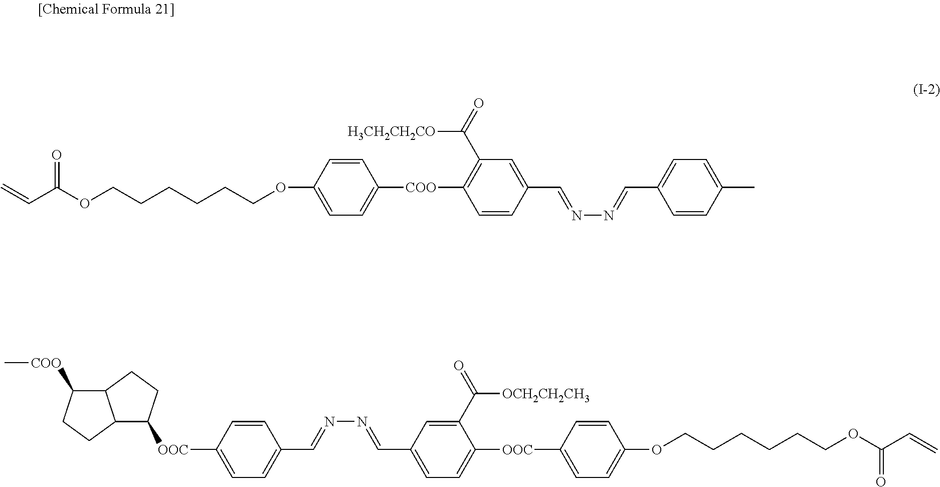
C(C(OCCCCCCOC1=CC=C([COO]C2=C(C(=O)[H3CH2CH2CO])C=C(C=NN=CC3=CC=C(C)C=C3)C=C2)C=C1)=O)=C.C(C(OCCCCCCOC1=CC=C([OOC]C2=CC=C(C=NN=CC3=CC=C([OOC]C4C5C(CC4)C([COO]C)CC5)C=C3)C=C2C(=O)[OCH2CH2CH3])C=C1)=O)=C
